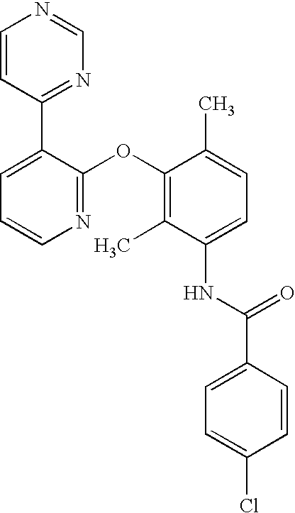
C1=CC(C2=CC=CN=C2OC2=C(C)C(NC(C3=CC=C(Cl)C=C3)=O)=CC=C2C)=NC=N1
